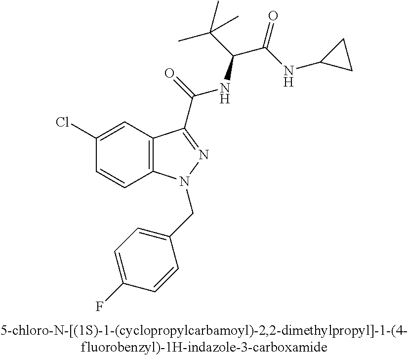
C1(Cl)=CC2=C(C=C1)N(CC1=CC=C(F)C=C1)N=C2C(=O)NC(C(C)(C)C)C(=O)NC1CC1
